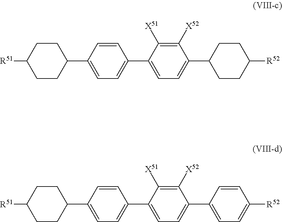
C1(C2=CC=C(C3CCC([R52])CC3)C([X52])=C2[X51])=CC=C(C2CCC([R51])CC2)C=C1.C1(C2=CC=C(C3=CC=C([R52])C=C3)C([X52])=C2[X51])=CC=C(C2CCC([R51])CC2)C=C1
